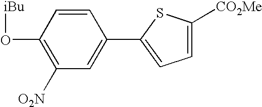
C1(O[iBu])=C([O2N])C=C(C2=CC=C([CO2Me])S2)C=C1
